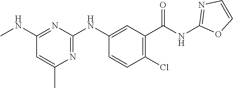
C1(NC)=NC(NC2=CC(C(NC3=NC=CO3)=O)=C(Cl)C=C2)=NC(C)=C1
